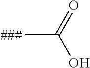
CC(=O)O
